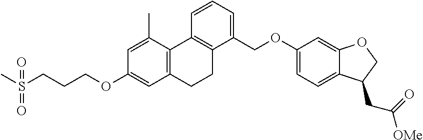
C12=C(C(C)=CC(OCCCS(C)(=O)=O)=C1)C1=C(C(COC3=CC=C4C(=C3)OCC4CC([OMe])=O)=CC=C1)CC2
